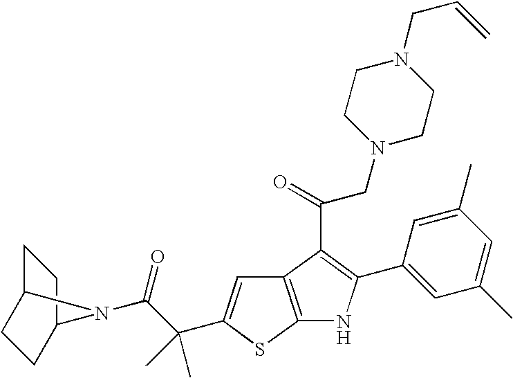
C1C2CCC(C1)N2C(C(C)(C)C1=CC2=C(S1)NC(C1=CC(C)=CC(C)=C1)=C2C(CN1CCN(CC=C)CC1)=O)=O
